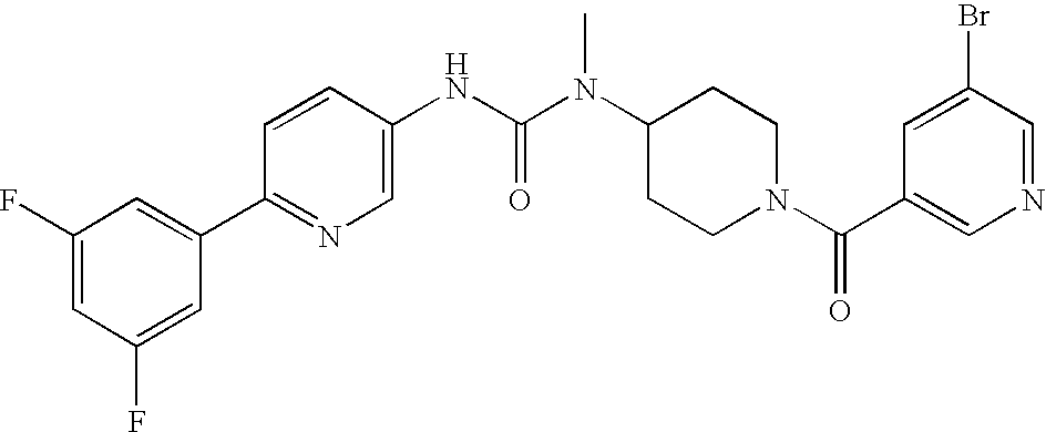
C1(F)=CC(F)=CC(C2=NC=C(NC(N(C3CCN(C(=O)C4=CN=CC(Br)=C4)CC3)C)=O)C=C2)=C1
